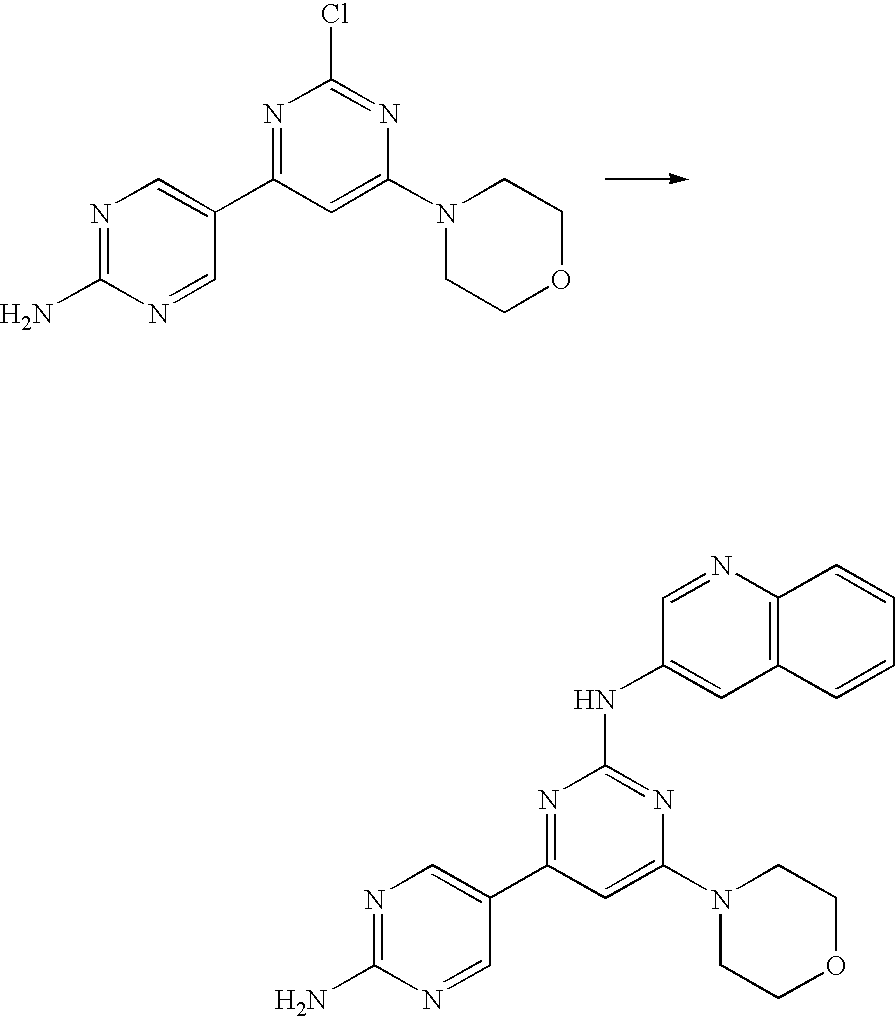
ClC1=NC(N2CCOCC2)=CC(C2=CN=C(N)N=C2)=N1.N(C1=NC(N2CCOCC2)=CC(C2=CN=C(N)N=C2)=N1)C1=CC2=C(N=C1)C=CC=C2
